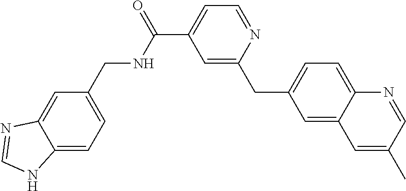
C1=C(CC2=CC(C(=O)NCC3=CC=C4C(=C3)N=CN4)=CC=N2)C=C2C(=C1)N=CC(C)=C2
